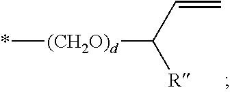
*[(CH2O)d]C(C=C)[R]
